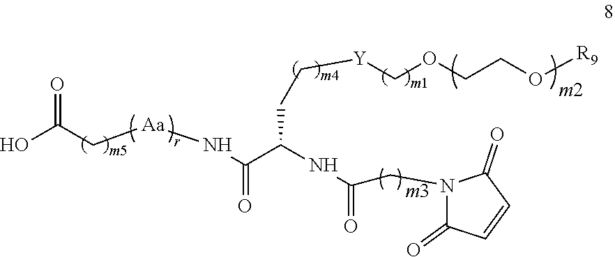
N1(CC(=O)NC(C(N[Aa]CC(O)=O)=O)CC[Y]COCCO[R9])C(=O)C=CC1=O
